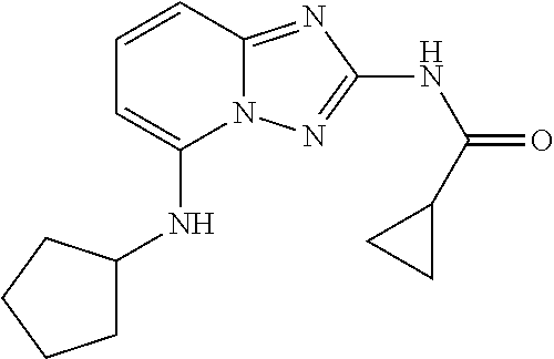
C1(NC2CCCC2)=CC=CC2=NC(NC(=O)C3CC3)=NN12
